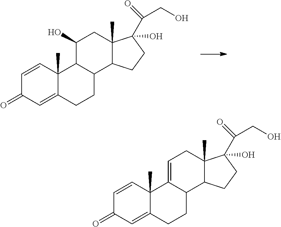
C1=CC2(C)C(=CC1=O)CCC1C2C(O)CC2(C)C1CCC2(O)C(CO)=O.C1=CC2(C)C(=CC1=O)CCC1C2=CCC2(C)C1CCC2(O)C(CO)=O
